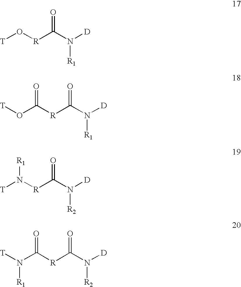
[T]O[R]C(=O)N([R1])[D].[T]OC(=O)[R]C(=O)N([R1])[D].[T]N([R1])[R]C(N([D])[R2])=O.[T]N(C(=O)[R]C(=O)N([R2])[D])[R1]
